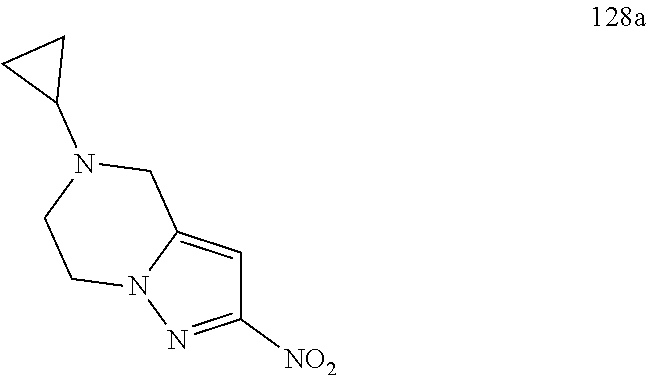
C1=C2N(N=C1[NO2])CCN(C1CC1)C2
